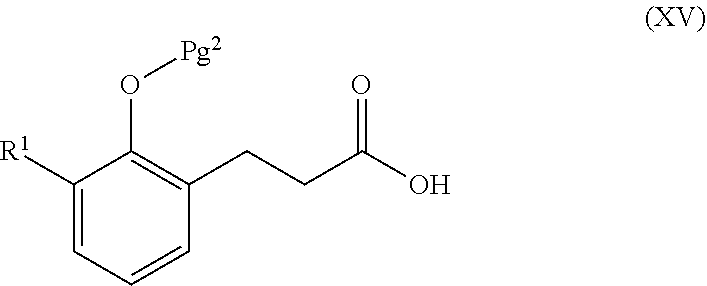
C1([R1])=CC=CC(CCC(O)=O)=C1O[Pg2]
